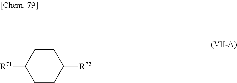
[R71]C1CCC([R72])CC1
